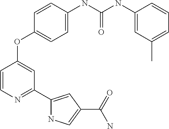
C1=CN=C(C2=CC(C(=O)N)=CN2)C=C1OC1=CC=C(NC(NC2=CC(C)=CC=C2)=O)C=C1
